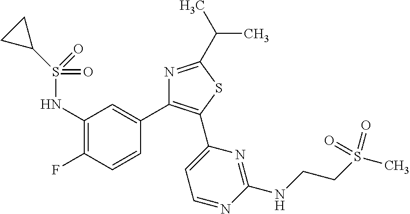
C1(NS(=O)(C2CC2)=O)=C(F)C=CC(C2=C(C3=CC=NC(NCCS(=O)(=O)C)=N3)SC(C(C)C)=N2)=C1
